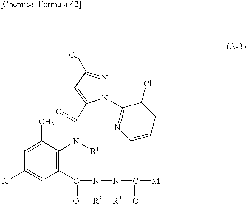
C1(C(N(N(C([M])=O)[R3])[R2])=O)=C(N([R1])C(C2=CC(Cl)=NN2C2=NC=CC=C2Cl)=O)C(C)=CC(Cl)=C1
